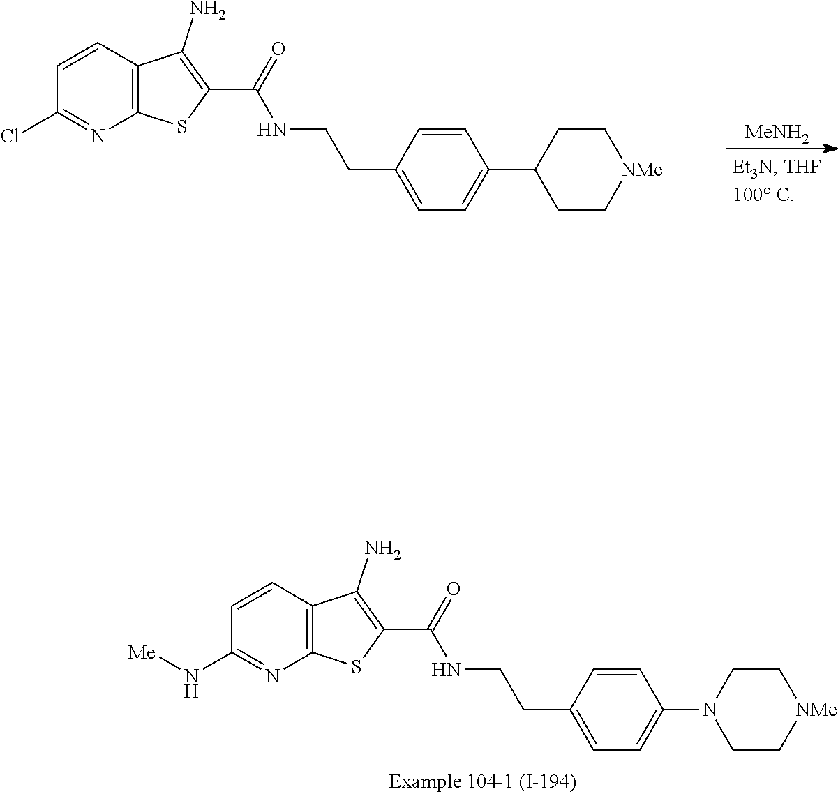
C1=CC2=C(N=C1N[Me])SC(C(=O)NCCC1=CC=C(N3CC[NMe]CC3)C=C1)=C2N.[MeNH2].C1=CC2=C(N=C1Cl)SC(C(=O)NCCC1=CC=C(C3CC[NMe]CC3)C=C1)=C2N
